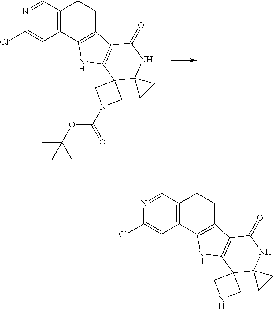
N1=CC2=C(C=C1Cl)C1=C(CC2)C2=C(N1)C1(CN(C(OC(C)(C)C)=O)C1)C1(NC2=O)CC1.N1=CC2=C(C=C1Cl)C1=C(CC2)C2=C(N1)C1(CNC1)C1(NC2=O)CC1
